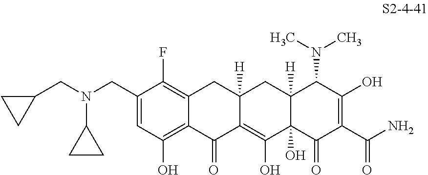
C1(CN(CC2CC2)C2CC2)=CC(O)=C2C(=C1F)CC1([H])C(=C(O)C3(O)C([H])(C1)C(N(C)C)C(O)=C(C(N)=O)C3=O)C2=O
